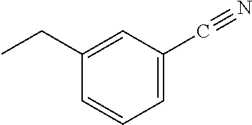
C1=C(C#N)C=C(CC)C=C1
